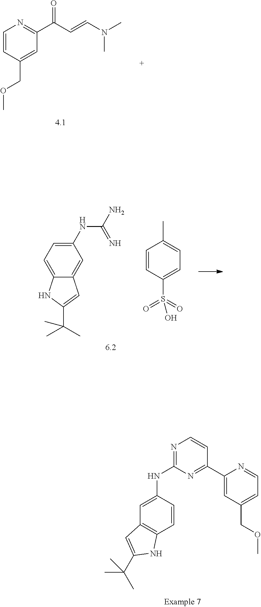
N1=C(NC2=CC3=C(C=C2)NC(C(C)(C)C)=C3)N=C(C2=CC(COC)=CC=N2)C=C1.C1=CC(COC)=CC(C(C=CN(C)C)=O)=N1.C1(NC(N)=N)=CC=C2C(=C1)C=C(C(C)(C)C)N2.C1=CC(S(=O)(=O)O)=CC=C1C
